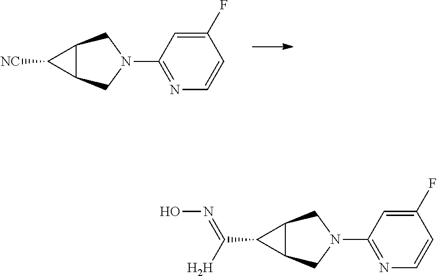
C1([NC])C2C1CN(C1=NC=CC(F)=C1)C2.C1(C([H])=NO)C2C1CN(C1=NC=CC(F)=C1)C2
